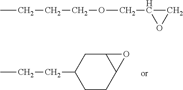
CCCC1CCC2C(C1)O2.CCCCOCC1OC1
